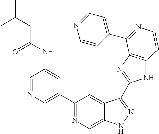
C1=NC=C(C2=NC=C3C(=C2)C(C2=NC4=C(N2)C=CN=C4C2=CC=NC=C2)=NN3)C=C1NC(CC(C)C)=O
